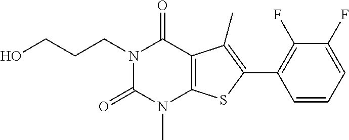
N1(CCCO)C(=O)N(C)C2=C(C1=O)C(C)=C(C1=C(F)C(F)=CC=C1)S2
